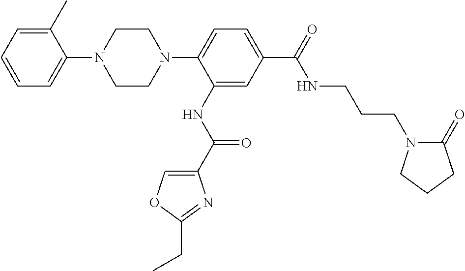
C1=CC=C(C)C(N2CCN(C3=CC=C(C(=O)NCCCN4C(=O)CCC4)C=C3NC(C3=COC(CC)=N3)=O)CC2)=C1
